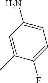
C1=C(N)C=C(C)C(F)=C1
